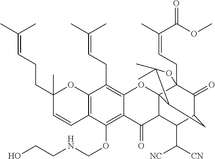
C12=C(C=CC(CCC=C(C)C)(C)O1)C(OCNCCO)=C1C(=C2CC=C(C)C)OC23C4(CC=C(C)C(OC)=O)C(=O)C(C(C([NC])[CN])C2C1=O)CC3C(C)(C)O4
